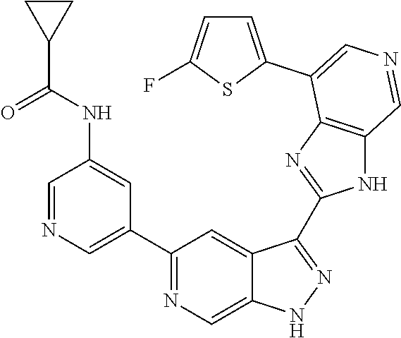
C1(C2=CN=CC(NC(=O)C3CC3)=C2)=NC=C2C(=C1)C(C1=NC3=C(N1)C=NC=C3C1=CC=C(F)S1)=NN2
